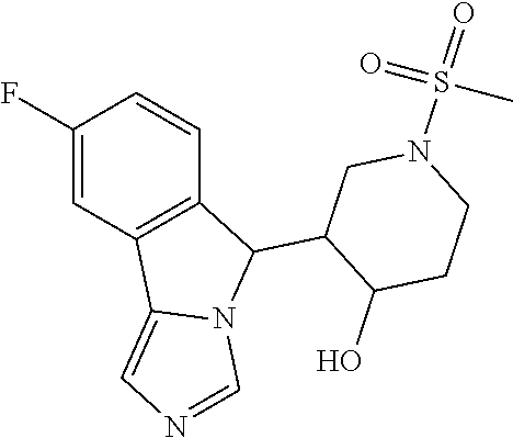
FC1=CC2=C(C=C1)C(C1CN(S(C)(=O)=O)CCC1O)N1C2=CN=C1
